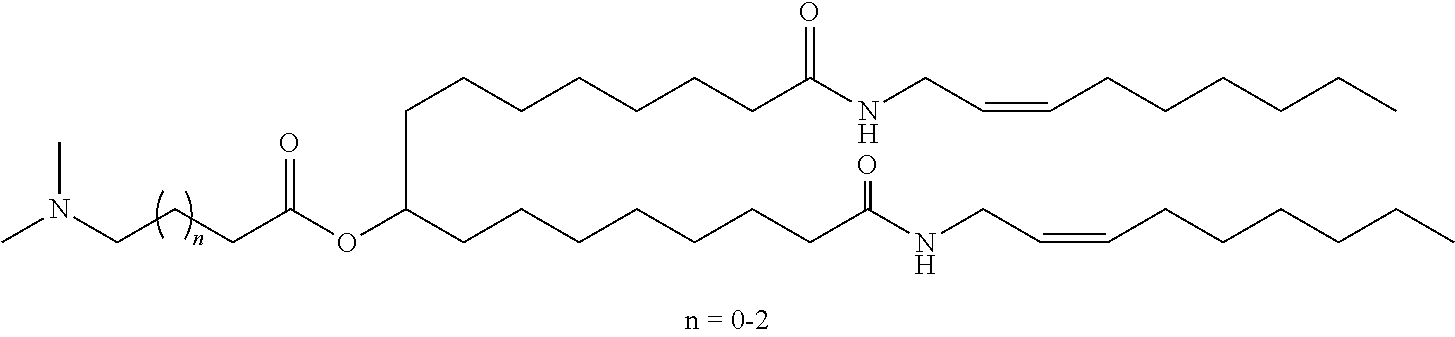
C(CC(OC(CCCCCCCC(NCC=CCCCCCC)=O)CCCCCCCC(NCC=CCCCCCC)=O)=O)CN(C)C
